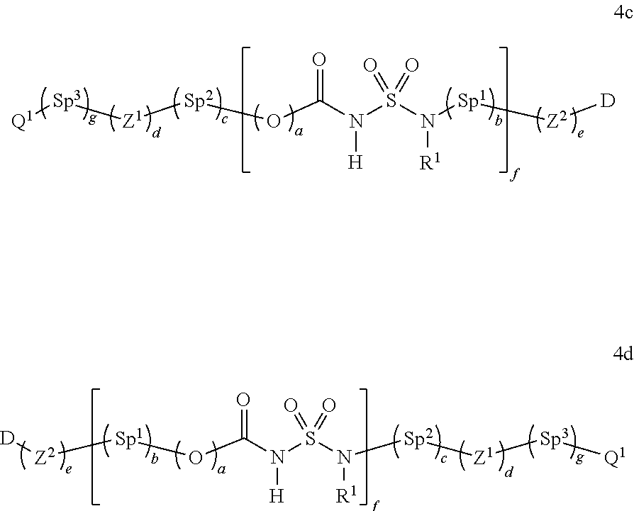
[Q1][Sp3][Z1][Sp2]OC(N(S(N([Sp1][Z2][D])[R1])(=O)=O)[H])=O.[D][Z2][Sp1]OC(N(S(N([Sp2][Z1][Sp3][Q1])[R1])(=O)=O)[H])=O
